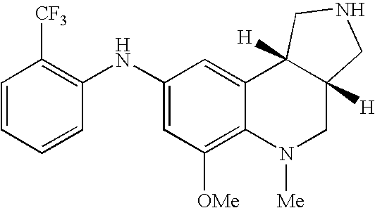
C1(NC2=C([CF3])C=CC=C2)=CC([OMe])=C2C(=C1)C1([H])C([H])(CN2[Me])CNC1
